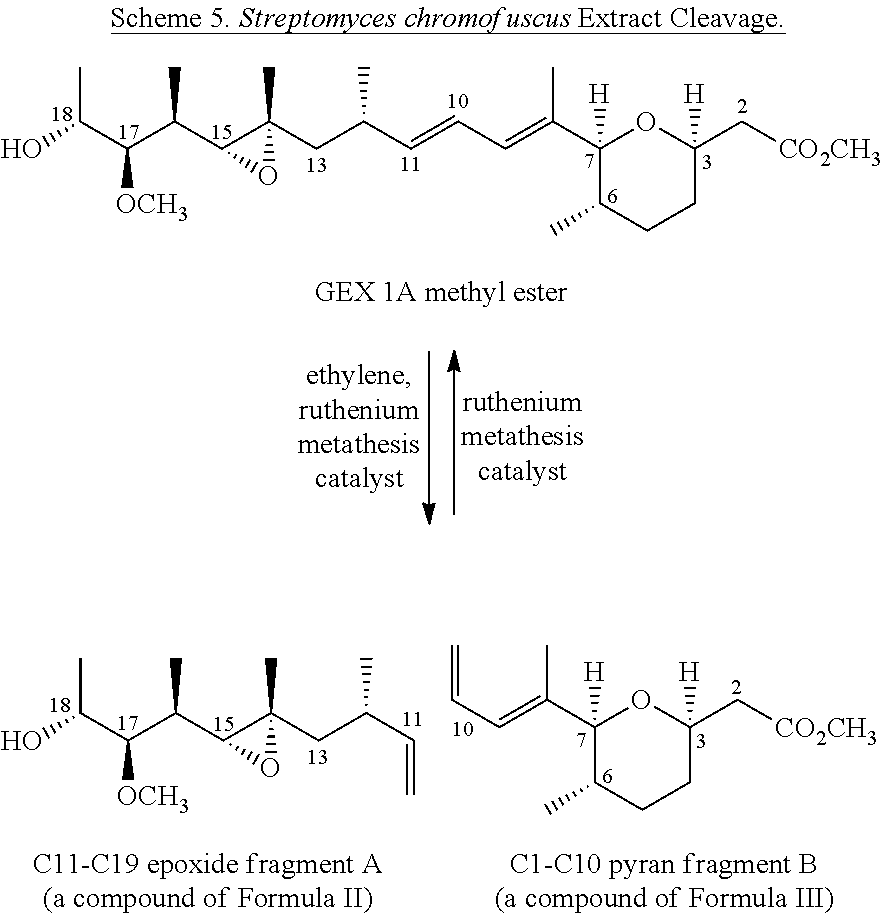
OC(C(C(C1C(CC(C=C)C)(C)O1)C)[OCH3])C.C(C=C(C1([H])OC(C[CO2CH3])([H])CCC1C)C)=C.OC(C(C(C1C(CC(C=CC=C(C2([H])OC(C[CO2CH3])([H])CCC2C)C)C)(C)O1)C)[OCH3])C
